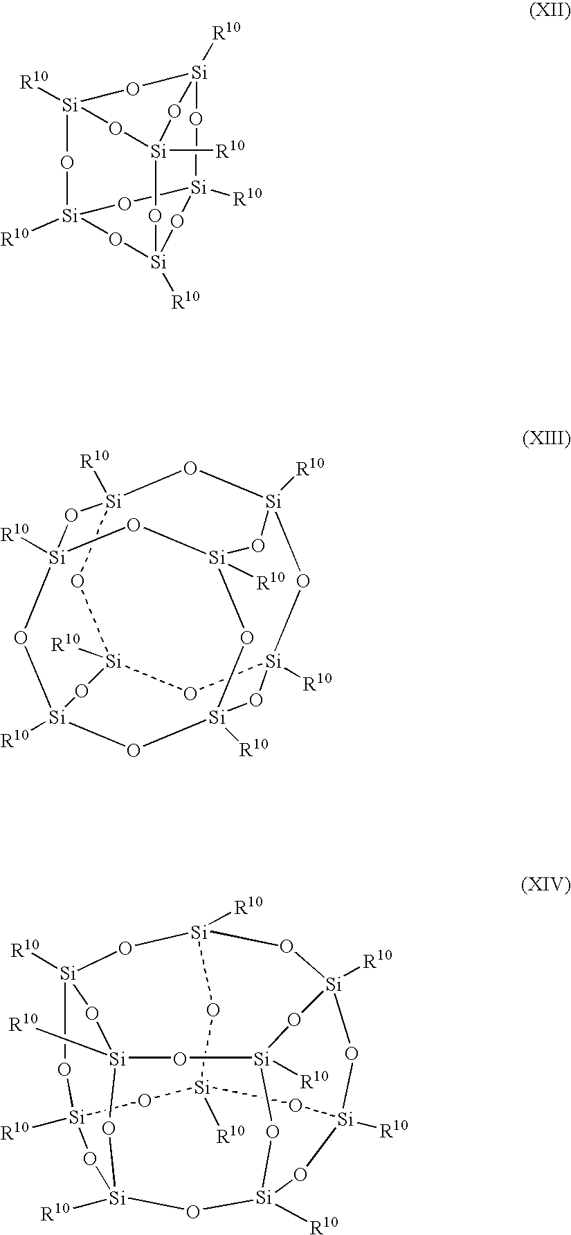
[Si]12([R10])O[Si]3([R10])O[Si]4([R10])O[Si]([R10])(O1)O[Si]([R10])(O2)O[Si]([R10])(O3)O4.O1[Si]2([R10])O[Si]3([R10])O[Si]4([R10])O[Si]1([R10])O[Si]1([R10])O[Si]([R10])(O[Si]([R10])(O[Si]([R10])(O1)O4)O3)O2.[Si]12([R10])O[Si]3([R10])O[Si]4([R10])O[Si]5([R10])O[Si]([R10])(O1)O[Si]1([R10])O[Si]([R10])(O2)O[Si]([R10])(O3)O[Si]([R10])(O[Si]([R10])(O5)O1)O4
